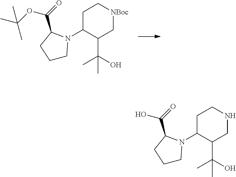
C1C(N2CCCC2C(=O)OC(C)(C)C)C(C(O)(C)C)C[NBoc]C1.C1C(N2CCCC2C(=O)O)C(C(O)(C)C)CNC1
